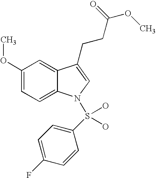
C12=CC(OC)=CC=C1N(S(C1=CC=C(F)C=C1)(O)O)C=C2CCC(OC)=O
